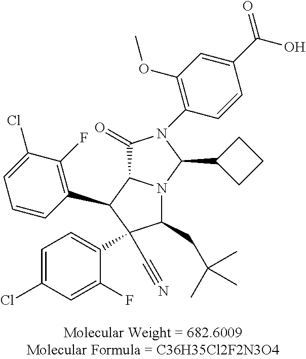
C1(Cl)=CC=C(C2(C#N)C(CC(C)(C)C)N3C(C2C2=C(F)C(Cl)=CC=C2)C(=O)N(C2=C(OC)C=C(C(O)=O)C=C2)C3C2CCC2)C(F)=C1
